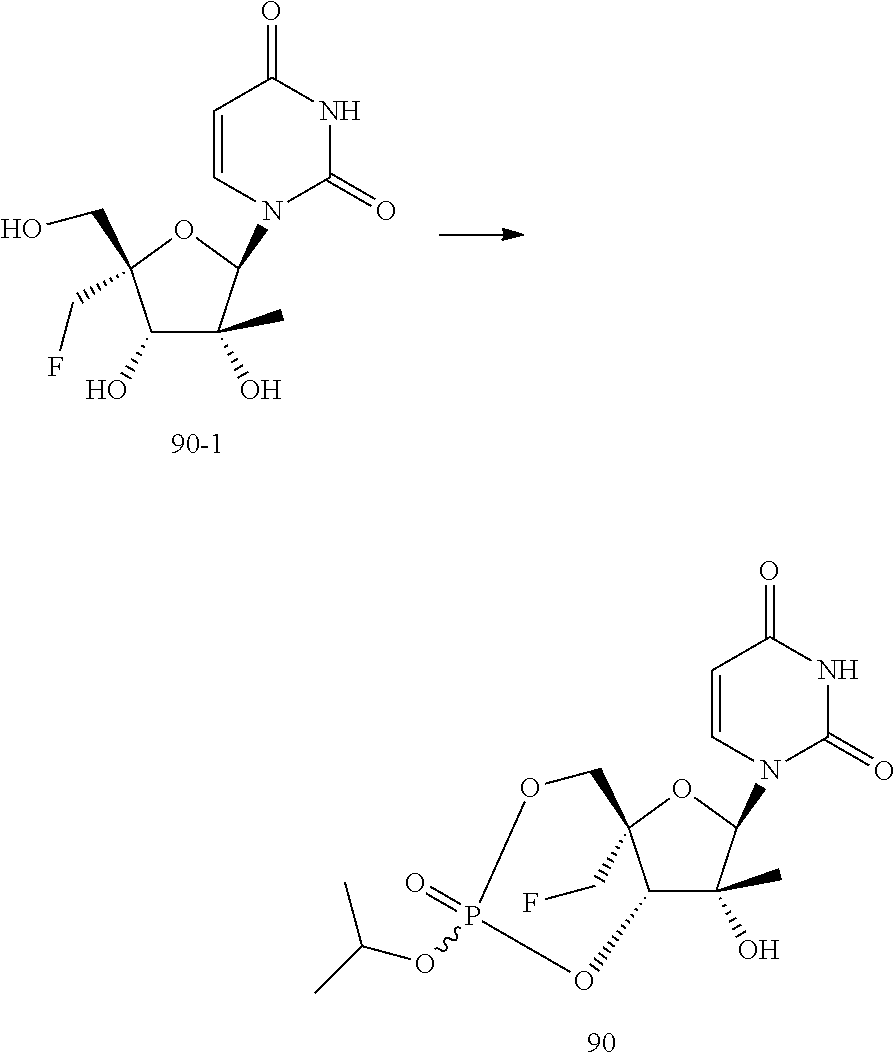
C1=CN(C2C(O)(C)C3C(CF)(O2)COP(=O)(OC(C)C)O3)C(=O)NC1=O.C1=CN(C2C(O)(C)C(O)C(CO)(CF)O2)C(=O)NC1=O
